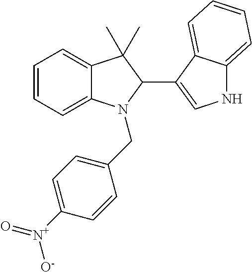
C1=CC=C2C(=C1)C(C)(C)C(C1=CNC3=CC=CC=C13)N2CC1=CC=C([N+](=O)[O-])C=C1
